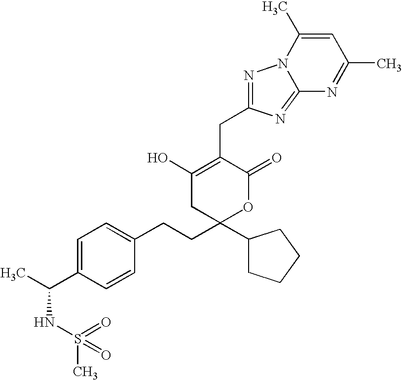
C1=C(C(C)NS(C)(=O)=O)C=CC(CCC2(C3CCCC3)OC(=O)C(CC3=NN4C(=N3)N=C(C)C=C4C)=C(O)C2)=C1
